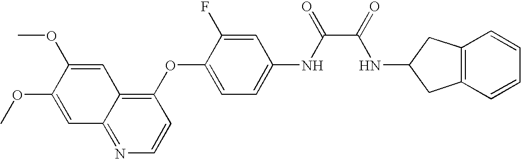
C1(OC2=CC=C(NC(C(=O)NC3CC4=C(C3)C=CC=C4)=O)C=C2F)=C2C(=NC=C1)C=C(OC)C(OC)=C2
